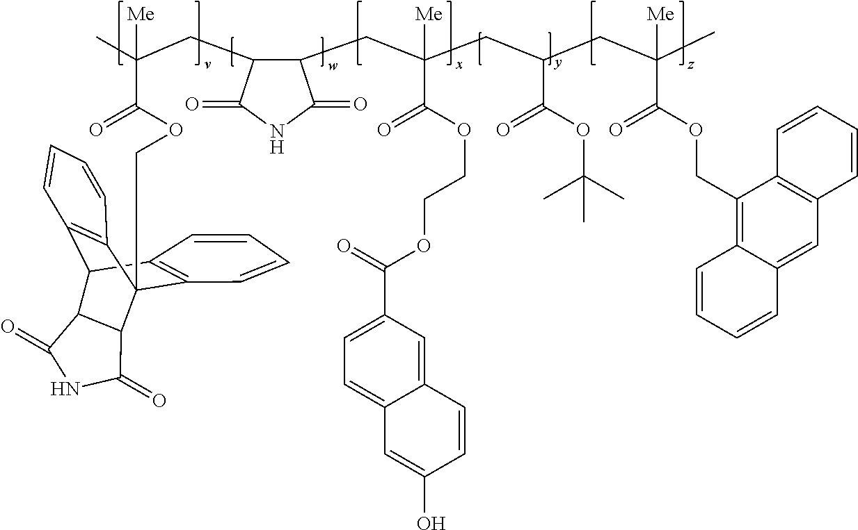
CC(CC1C(CC(CC(CC(C)([Me])C(OCC2=C3C(=CC4=C2C=CC=C4)C=CC=C3)=O)C(OC(C)(C)C)=O)([Me])C(OCCOC(C2=CC=C3C(=C2)C=CC(O)=C3)=O)=O)C(=O)NC1=O)([Me])C(OCC12C3=C(C(C4=C1C=CC=C4)C1C2C(=O)NC1=O)C=CC=C3)=O
